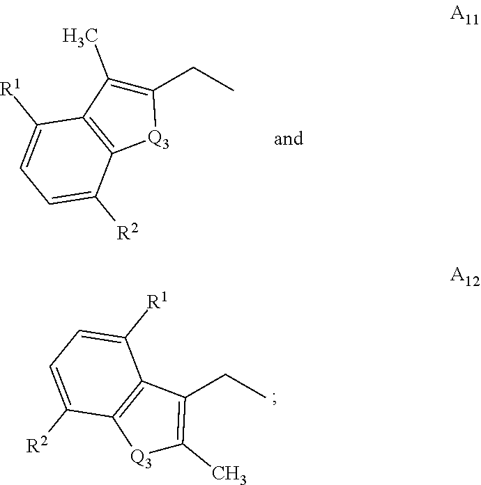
C1(CC)=C(C)C2=C([Q3]1)C([R2])=CC=C2[R1].[Q3]1C(C)=C(CC)C2=C1C([R2])=CC=C2[R1]
